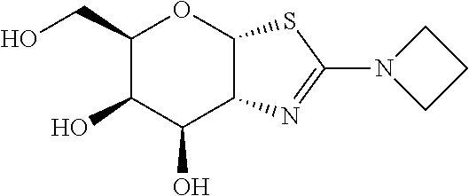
C1(CO)C(O)C(O)C2C(O1)SC(N1CCC1)=N2
